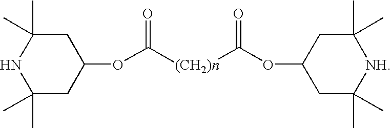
C1C(C)(C)NC(C)(C)CC1OC([(CH2)n]C(OC1CC(C)(C)[NH]C(C)(C)C1)=O)=O
